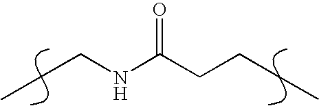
CCCNC(CCCC)=O
